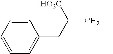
C1=CC=CC=C1CC(CC)[HO2C]
